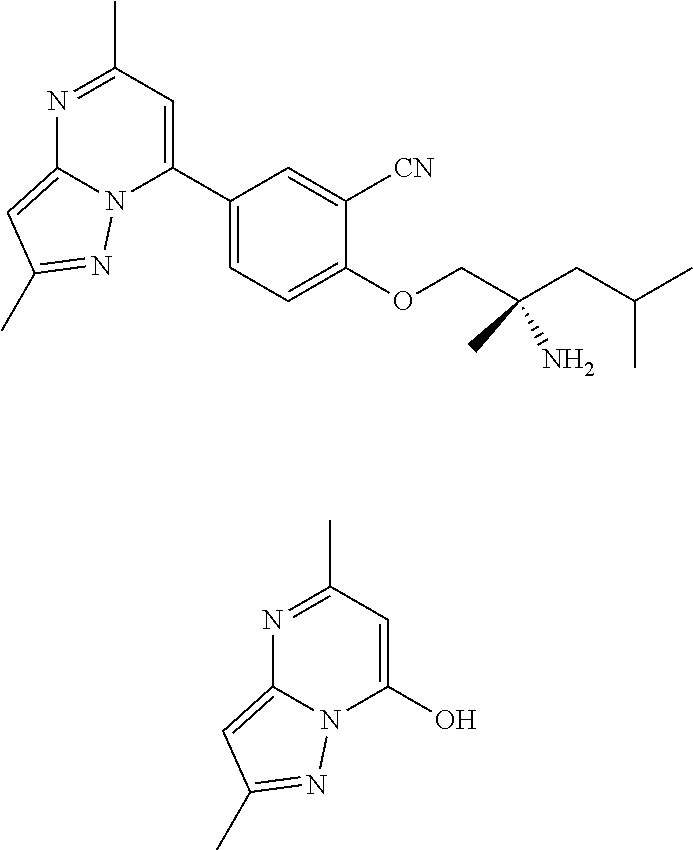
CC(CC(COC1=CC=C(C2=CC(C)=NC3=CC(C)=NN23)C=C1[CN])(N)C)C.OC1=CC(C)=NC2=CC(C)=NN12
